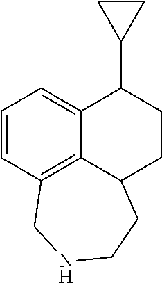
C1=CC2=C3C(=C1)C(C1CC1)CCC3CCNC2
